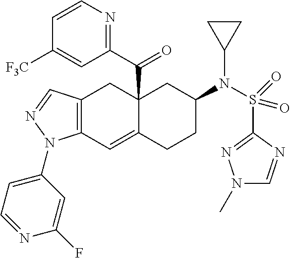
C12(C(C3=NC=CC([F3C])=C3)=O)C(=CC3=C(C1)C=NN3C1=CC=NC(F)=C1)CCC(N(S(C1=NN(C)C=N1)(=O)=O)C1CC1)C2
